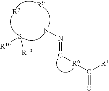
NN=C[R6]C(=O)[R1].[R7].[Si]([R10])[R10].[R9]
